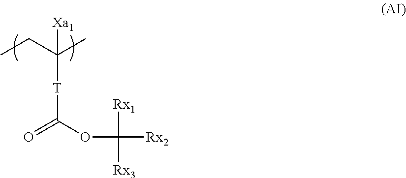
CCC(C)([T]C(=O)OC([Rx2])([Rx1])[Rx3])[Xa1]
